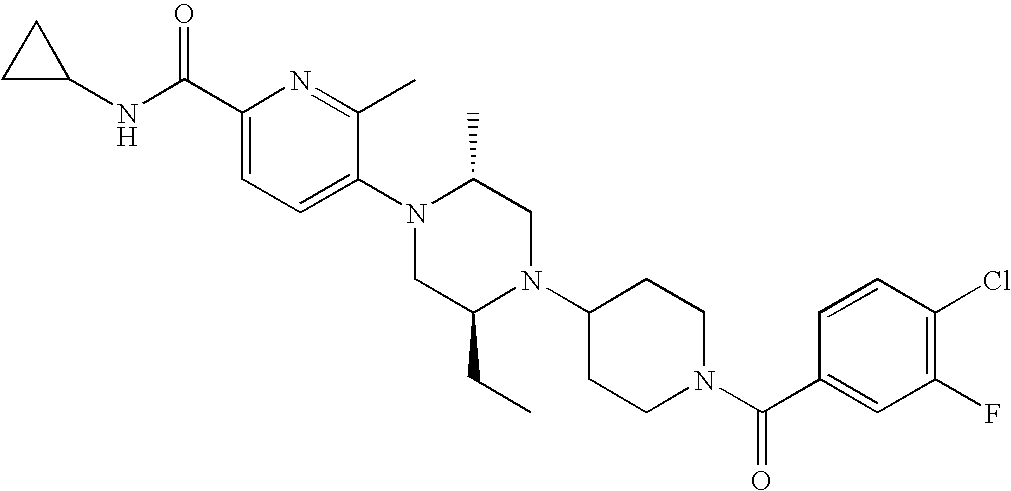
C1(C(NC2CC2)=O)=CC=C(N2CC(CC)N(C3CCN(C(C4=CC(F)=C(Cl)C=C4)=O)CC3)CC2C)C(C)=N1
